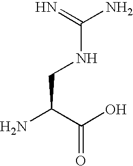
C(CNC(=N)N)(C(O)=O)N
